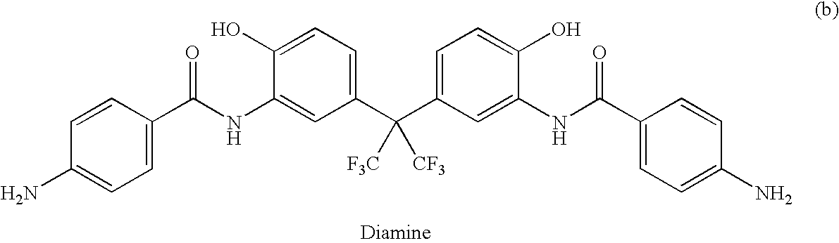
C1=C(C(NC2=CC(C(C3=CC=C(O)C(NC(C4=CC=C(N)C=C4)=O)=C3)([F3C])[CF3])=CC=C2O)=O)C=CC(N)=C1
